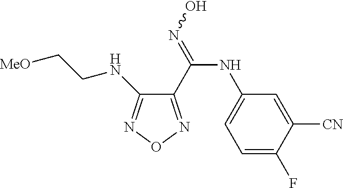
C1(C(=NO)NC2=CC=C(F)C([CN])=C2)=NON=C1NCC[MeO]
